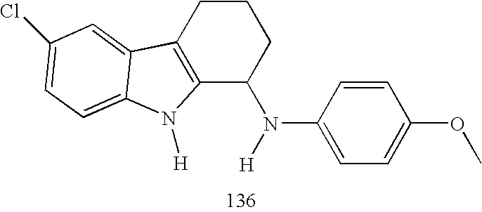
C12=C(CCCC1N(C1=CC=C(OC)C=C1)[H])C1=CC(Cl)=CC=C1N2[H]
